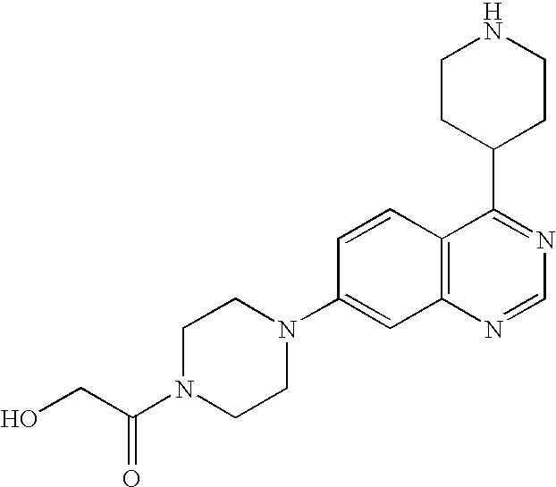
C12=C(N=CN=C1C1CCNCC1)C=C(N1CCN(C(CO)=O)CC1)C=C2
